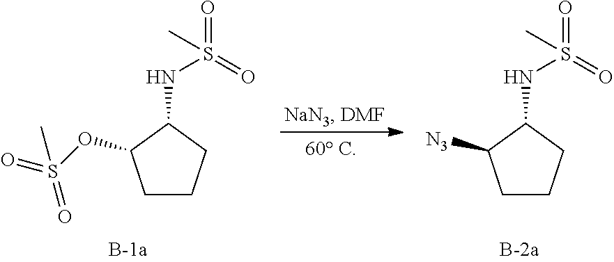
C1CCC(NS(=O)(=O)C)C1[N3].C1CCC(NS(=O)(=O)C)C1OS(=O)(=O)C
